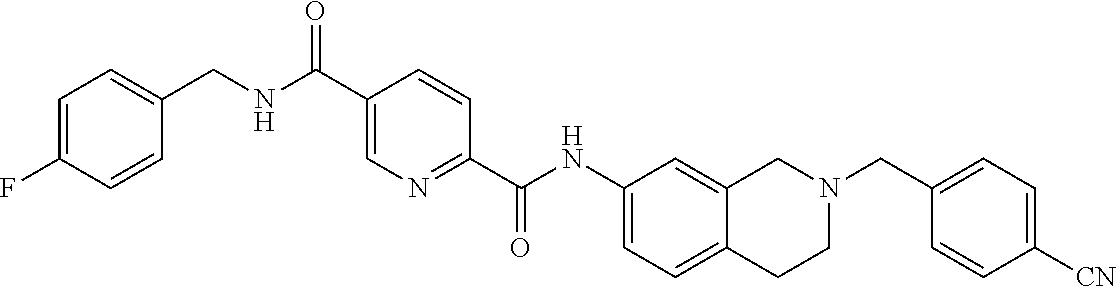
N(C(C1=NC=C(C(NCC2=CC=C(F)C=C2)=O)C=C1)=O)C1=CC=C2C(=C1)CN(CC1=CC=C([CN])C=C1)CC2
